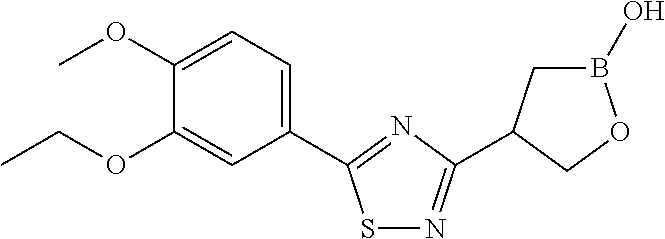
S1N=C(C2CB(O)OC2)N=C1C1=CC=C(OC)C(OCC)=C1
